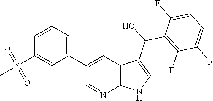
C1=CC=C(C2=CC3=C(N=C2)NC=C3C(O)C2=C(F)C(F)=CC=C2F)C=C1S(=O)(=O)C
